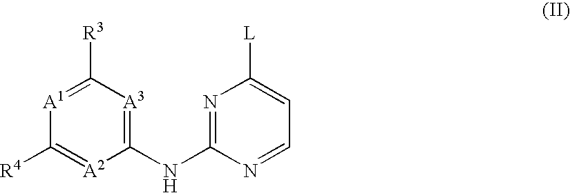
C1(NC2=NC([L])=CC=N2)=[A3]C([R3])=[A1]C([R4])=[A2]1
